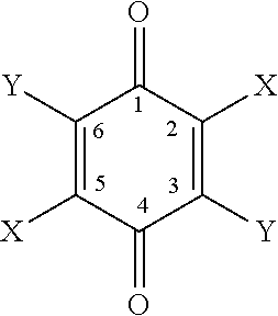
C1([Y])=C([X])C(=O)C([Y])=C([X])C1=O
